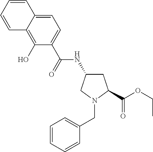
C(N1CC(NC(=O)C2=CC=C3C(=C2O)C=CC=C3)CC1C(=O)OCC)C1=CC=CC=C1
